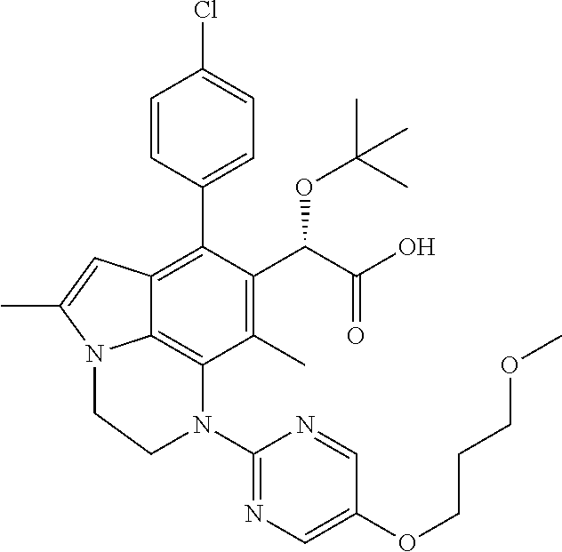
C1=CC(C2=C3C4=C(C(C)=C2C(C(O)=O)OC(C)(C)C)N(C2=NC=C(OCCCOC)C=N2)CCN4C(C)=C3)=CC=C1Cl
